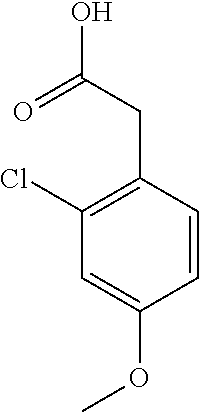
C1(CC(O)=O)=C(Cl)C=C(OC)C=C1
